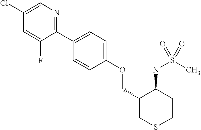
C1(C2=CC=C(OCC3CSCCC3NS(C)(=O)=O)C=C2)=NC=C(Cl)C=C1F
